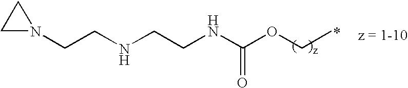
N1(CCNCCNC(OCC)=O)CC1
